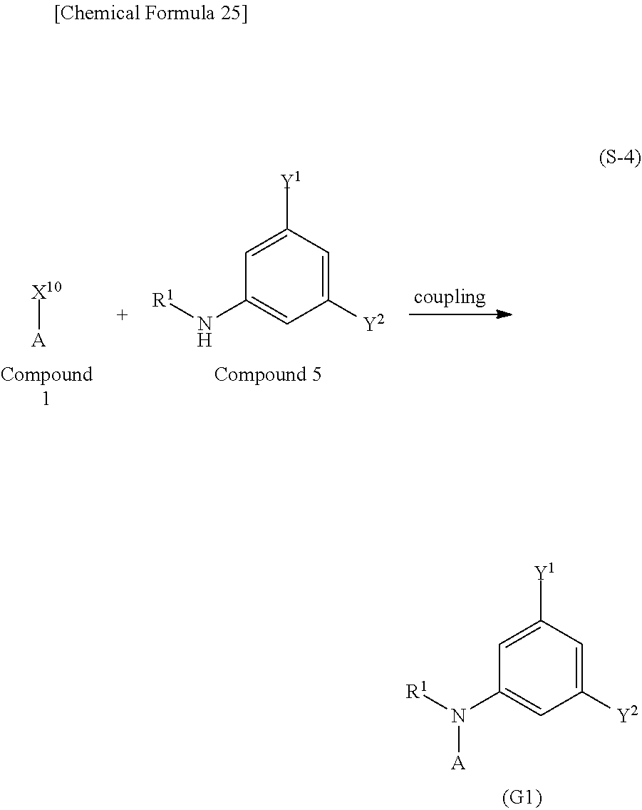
C1([Y2])=CC([Y1])=CC(N([R1])[A])=C1.C1([Y2])=CC([Y1])=CC(N[R1])=C1.[X10][A]
